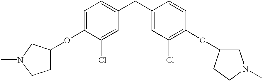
C1=C(OC2CCN(C)C2)C(Cl)=CC(CC2=CC(Cl)=C(OC3CN(C)CC3)C=C2)=C1
